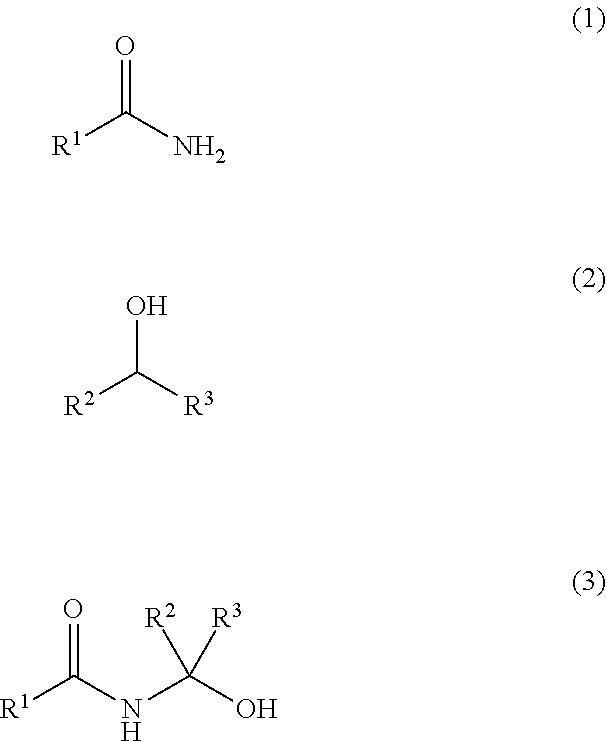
[R1]C(N)=O.[R2]C([R3])O.[R1]C(NC(O)([R2])[R3])=O
